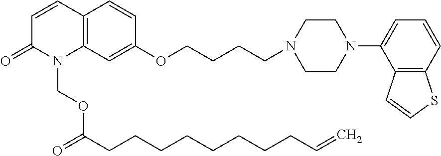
C12=C(C=C(OCCCCN3CCN(C4=CC=CC5=C4C=CS5)CC3)C=C1)N(COC(=O)CCCCCCCCC=C)C(=O)C=C2
